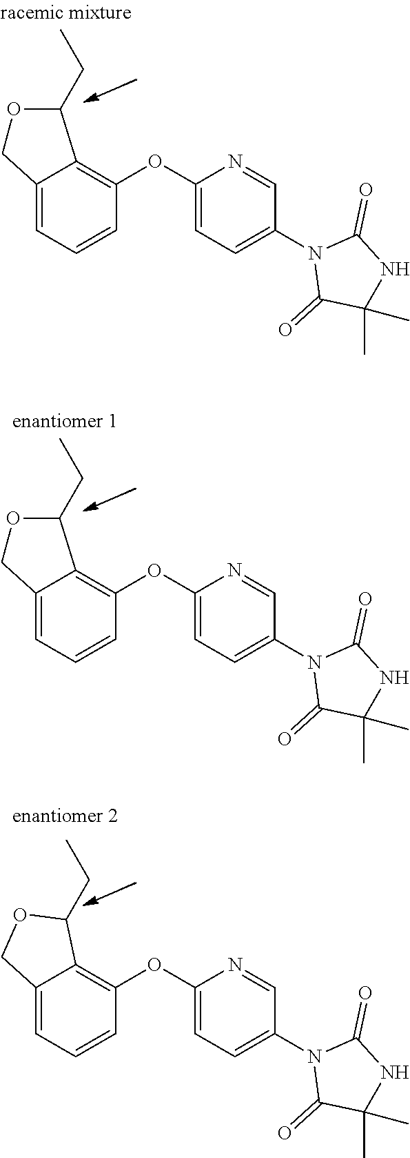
C12=CC=CC(OC3=CC=C(N4C(=O)C(C)(C)NC4=O)C=N3)=C1C(CC)OC2.C12=CC=CC(OC3=CC=C(N4C(=O)C(C)(C)NC4=O)C=N3)=C1C(CC)OC2.C12=CC=CC(OC3=CC=C(N4C(=O)C(C)(C)NC4=O)C=N3)=C1C(CC)OC2
